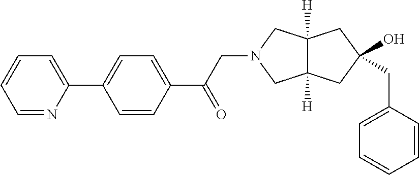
C1=CC=C(C2=CC=C(C(CN3CC4([H])C([H])(C3)CC(CC3=CC=CC=C3)(O)C4)=O)C=C2)N=C1
